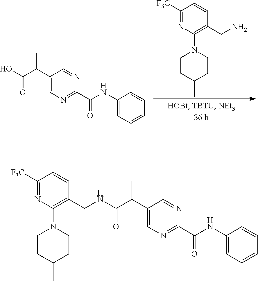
C1(C(C(O)=O)C)=CN=C(C(NC2=CC=CC=C2)=O)N=C1.C1([F3C])=NC(N2CCC(C)CC2)=C(CN)C=C1.C1(C(C(NCC2=C(N3CCC(C)CC3)N=C([F3C])C=C2)=O)C)=CN=C(C(NC2=CC=CC=C2)=O)N=C1
